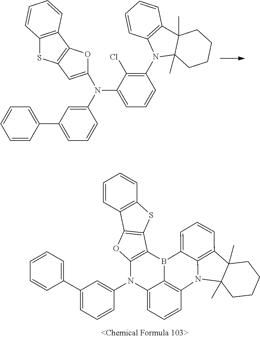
C1CCCC2(C)C1(C)N1C3=C2C=CC=C3B2C3=C1C=CC=C3N(C1=CC(C3=CC=CC=C3)=CC=C1)C1=C2C2=C(O1)C1=C(S2)C=CC=C1.C1=CC(C2=CC=CC(N(C3=CC=CC(N4C5(C)C(C)(C6=C4C=CC=C6)CCCC5)=C3Cl)C3=CC4=C(O3)C3=C(S4)C=CC=C3)=C2)=CC=C1
